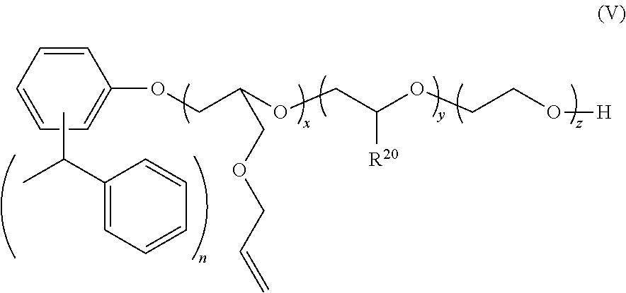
C1=CC=C(OCC(OCC(OCCO[H])[R20])COCC=C)C=C1.CC(C1=CC=CC=C1)C
